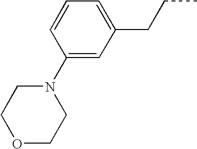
C1(N2CCOCC2)=CC(CCC)=CC=C1
